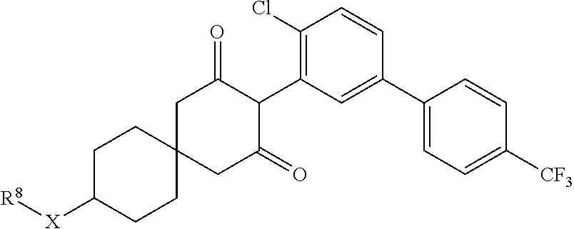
C1C([X][R8])CCC2(C1)CC(=O)C(C1=C(Cl)C=CC(C3=CC=C([CF3])C=C3)=C1)C(=O)C2
